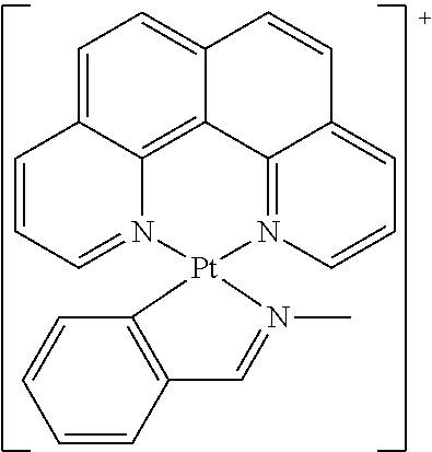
C1=C2C3=C4C(=C1)C=CC1=CC=CN(=C41)[Pt]1(N3=CC=C2)C2=C(C=CC=C2)C=N1C
